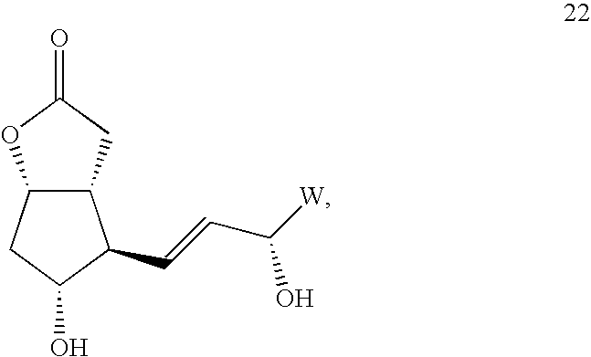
C12C(CC(=O)O1)C(C=CC([W])O)C(O)C2
